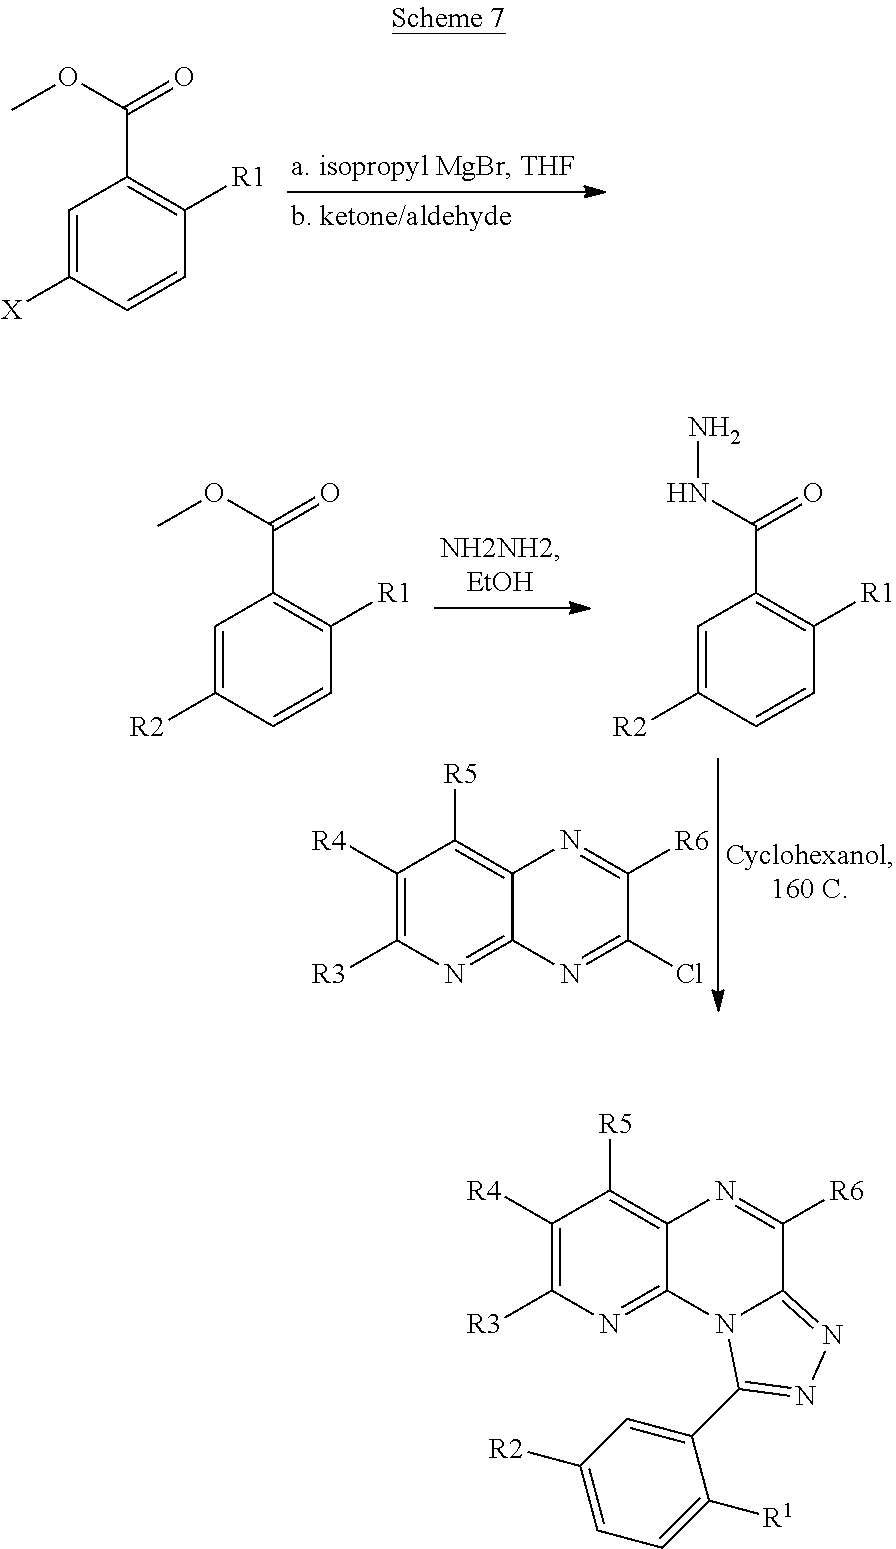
C1=C([X])C=CC([R1])=C1C(OC)=O.C1=C([R2])C=CC([R1])=C1C(OC)=O.C1=C([R2])C=CC([R1])=C1C(NN)=O.C1([R4])=C([R3])N=C2C(=C1[R5])N=C([R6])C(Cl)=N2.C1([R4])=C([R3])N=C2C(=C1[R5])N=C([R6])C1=NN=C(C3=CC([R2])=CC=C3[R1])N21
